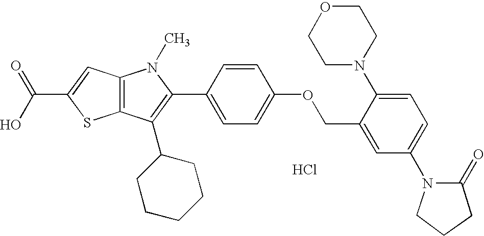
C12=C(C(C3CCCCC3)=C(C3=CC=C(OCC4=CC(N5CCCC5=O)=CC=C4N4CCOCC4)C=C3)N1C)SC(C(O)=O)=C2.Cl
